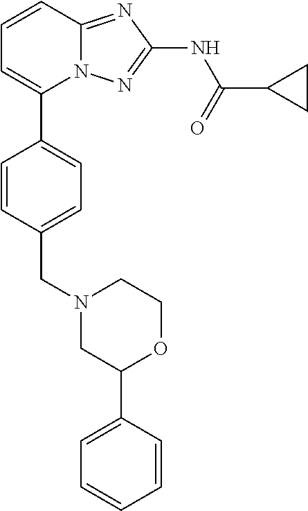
C1=CC2=NC(NC(=O)C3CC3)=NN2C(C2=CC=C(CN3CC(C4=CC=CC=C4)OCC3)C=C2)=C1
